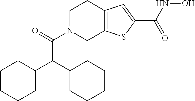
C1N(C(=O)C(C2CCCCC2)C2CCCCC2)CC2=C(C1)C=C(C(NO)=O)S2
